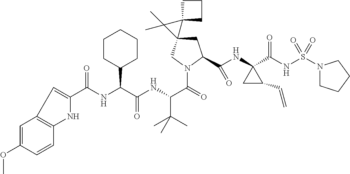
C1C(C(NC2(C(NS(N3CCCC3)(=O)=O)=O)CC2C=C)=O)N(C(C(NC(C(NC(=O)C2=CC3=C(C=CC(OC)=C3)N2)C2CCCCC2)=O)C(C)(C)C)=O)CC12C1(CCC1)C2(C)C
